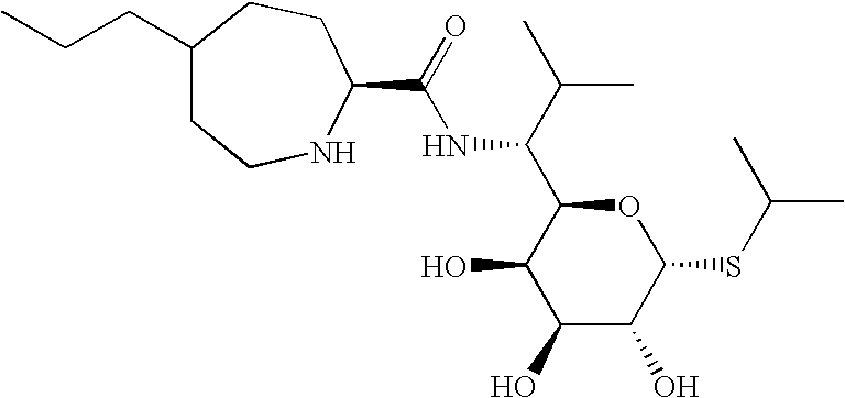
C1(O)C(O)C(SC(C)C)OC(C(C(C)C)NC(=O)C2NCCC(CCC)CC2)C1O
